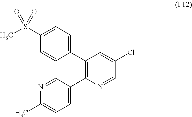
C1=CC(C2=C(C3=CC=C(C)N=C3)N=CC(Cl)=C2)=CC=C1S(C)(=O)=O
